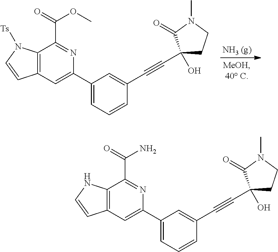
C1(C2=CC3=C(C(C(=O)OC)=N2)N([Ts])C=C3)=CC=CC(C#CC2(O)CCN(C)C2=O)=C1.C1(C2=CC3=C(C(C(=O)N)=N2)NC=C3)=CC=CC(C#CC2(O)CCN(C)C2=O)=C1
